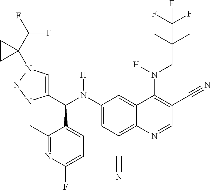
C1(N(C(C2=CN(C3(C(F)F)CC3)NN2)C2=CC=C(F)N=C2C)[H])=CC(C#N)=C2C(=C1)C(N(CC(C)(C)C(F)(F)F)[H])=C(C#N)C=N2
